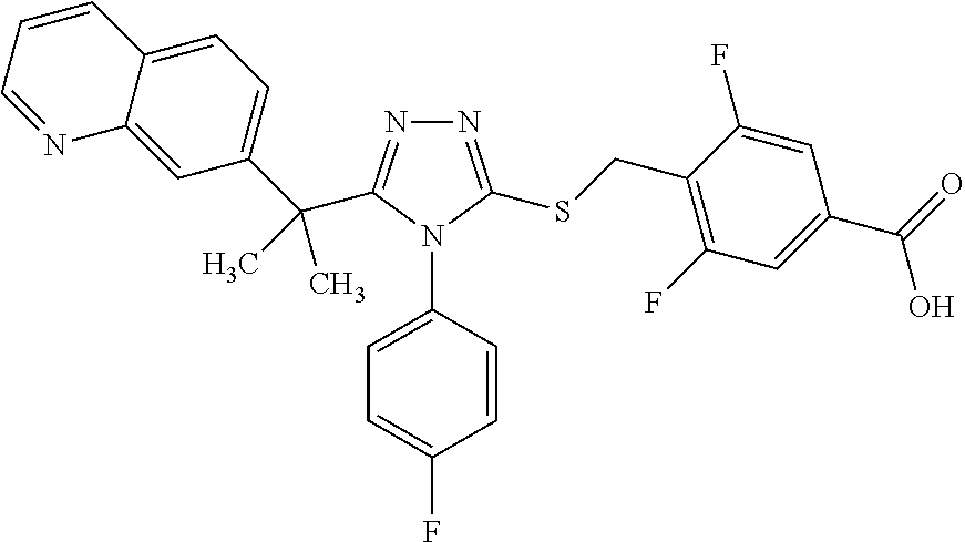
N1=C(SCC2=C(F)C=C(C(=O)O)C=C2F)N(C2=CC=C(F)C=C2)C(C(C2=CC=C3C=CC=NC3=C2)(C)C)=N1
